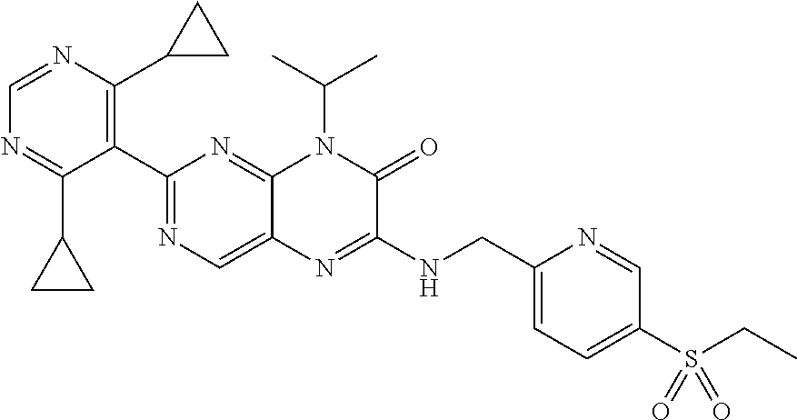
C1(C2=NC=C3C(=N2)N(C(C)C)C(=O)C(NCC2=CC=C(S(CC)(=O)=O)C=N2)=N3)=C(C2CC2)N=CN=C1C1CC1
